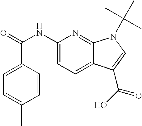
C1=CC(C(=O)NC2=CC=C3C(=N2)N(C(C)(C)C)C=C3C(=O)O)=CC=C1C
